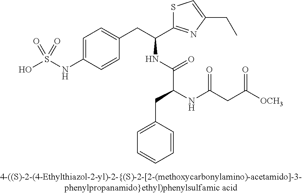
OS(NC1=CC=C(CC(C2=NC(CC)=CS2)NC(C(NC(CC([OCH3])=O)=O)CC2=CC=CC=C2)=O)C=C1)(=O)=O
